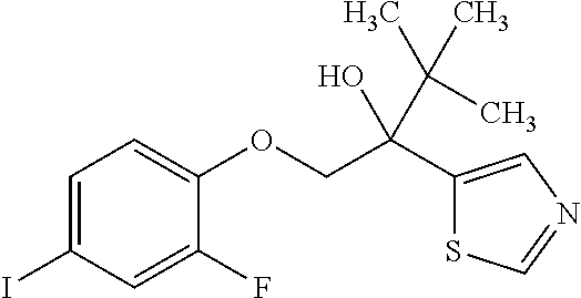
C1=C(I)C=C(F)C(OCC(C2=CN=CS2)(O)C(C)(C)C)=C1
